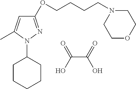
OC(=O)C(O)=O.C1CCCCC1N1N=C(OCCCCN2CCOCC2)C=C1C
